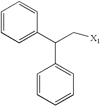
C1=CC=CC=C1C(C1=CC=CC=C1)C[X1]
